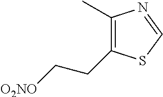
C1(C)=C(CC[O2NO])SC=N1
